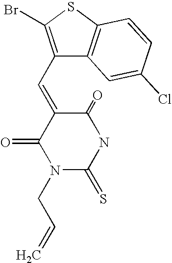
C1(=O)C(=CC2=C(Br)SC3=C2C=C(Cl)C=C3)C(=O)N(CC=C)C(=S)N1
